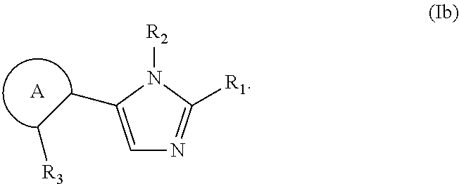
C1=C(CC[R3])N([R2])C([R1])=N1.[A]
